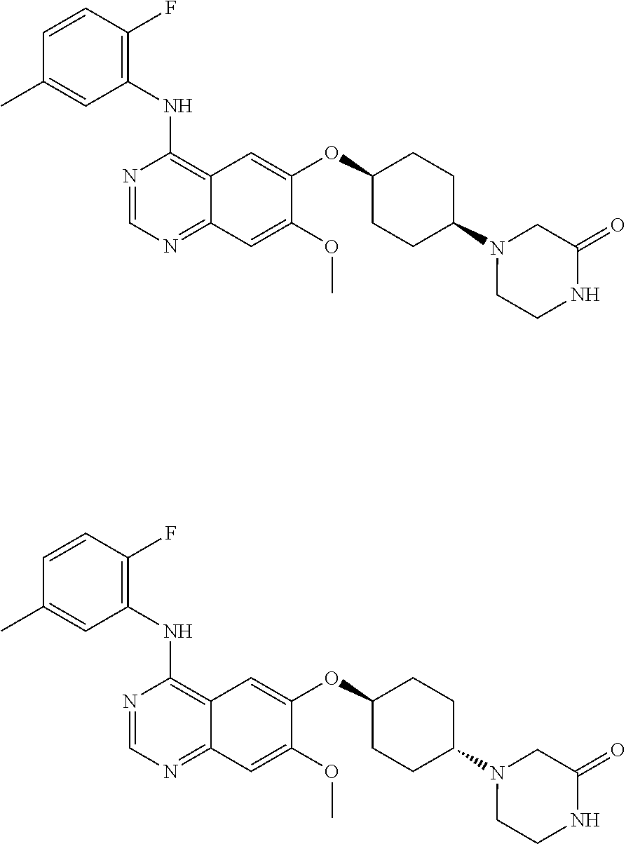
N1=CN=C2C(=C1NC1=C(F)C=CC(C)=C1)C=C(OC1CCC(N3CCNC(=O)C3)CC1)C(OC)=C2.N1=CN=C2C(=C1NC1=C(F)C=CC(C)=C1)C=C(OC1CCC(N3CCNC(=O)C3)CC1)C(OC)=C2
